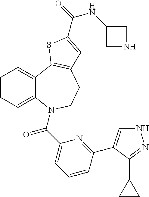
C1=CC=C2C(=C1)C1=C(CCN2C(C2=CC=CC(C3=CNN=C3C3CC3)=N2)=O)C=C(C(=O)NC2CNC2)S1
